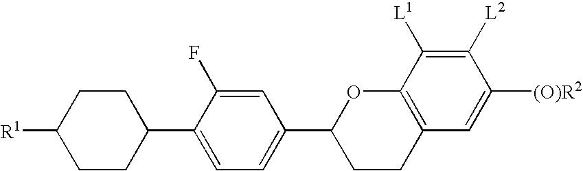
[R1]C1CCC(C2=CC=C(C3CCC4=C(O3)C([L1])=C([L2])C([(O)R2])=C4)C=C2F)CC1
